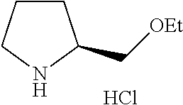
C1CCNC1C[OEt].Cl
